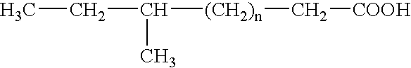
C([(CH2)n]C[COOH])(CC)C
